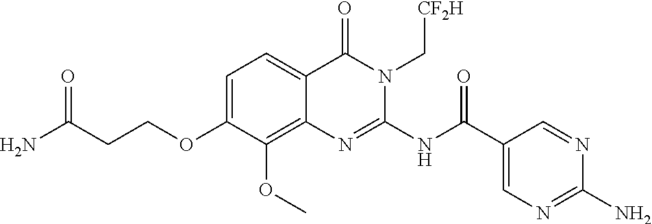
C1=C(OCCC(N)=O)C(OC)=C2C(=C1)C(=O)N(C[CF2H])C(NC(C1=CN=C(N)N=C1)=O)=N2
